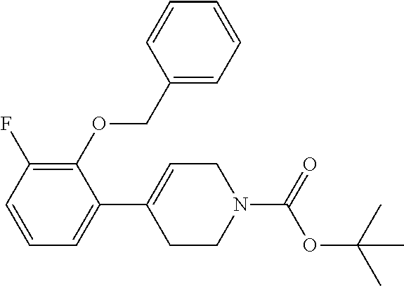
C1=CC(F)=C(OCC2=CC=CC=C2)C(C2=CCN(C(=O)OC(C)(C)C)CC2)=C1
